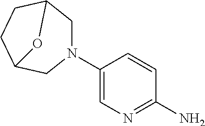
N1(C2=CN=C(N)C=C2)CC2CCC(C1)O2
